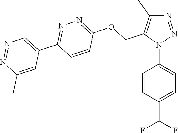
N1=NN(C2=CC=C(C(F)F)C=C2)C(COC2=NN=C(C3=CN=NC(C)=C3)C=C2)=C1C
